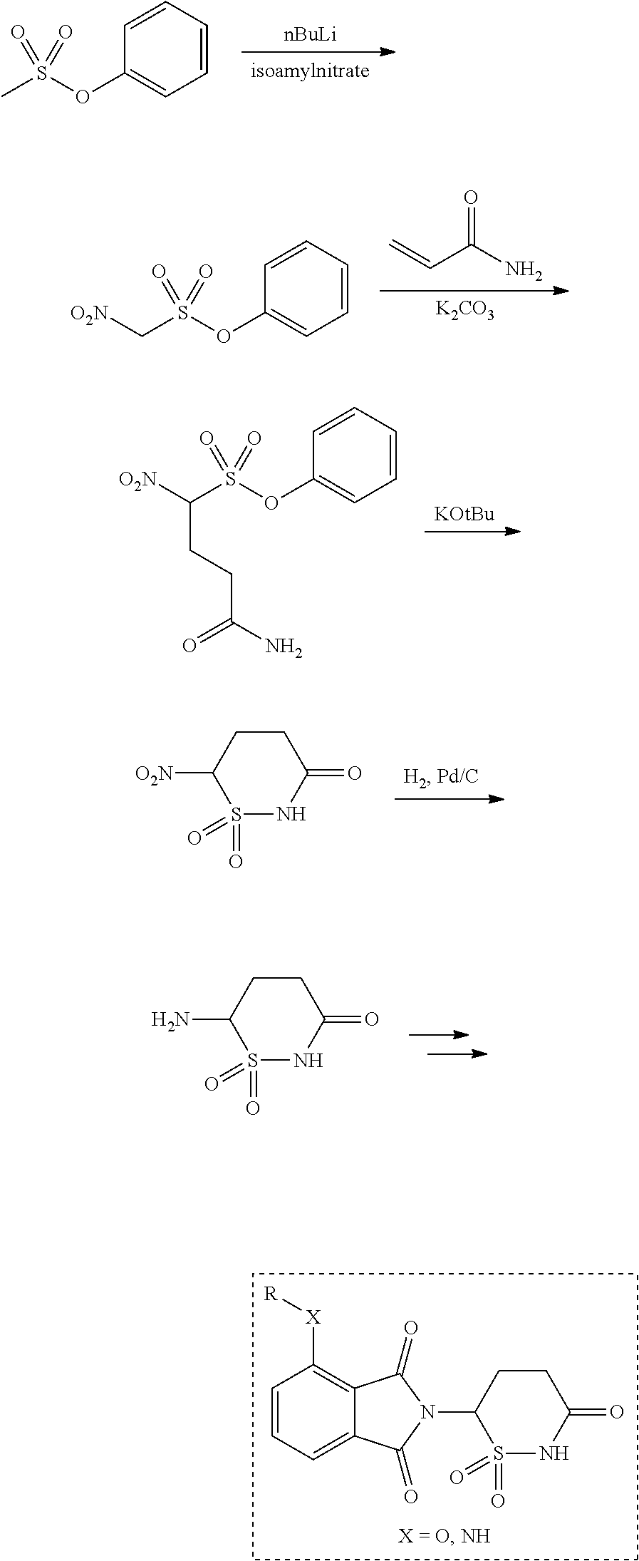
[nBuLi].[isoamylnitrate].C1(OS(C)(=O)=O)=CC=CC=C1.[K2CO3].C=CC(N)=O.C1(OS(C[O2N])(=O)=O)=CC=CC=C1.[KOtBu].C1(OS(C([O2N])CCC(=O)N)(=O)=O)=CC=CC=C1.S1(=O)(=O)NC(=O)CCC1[O2N].C1=CC=C2C(=C1[X][R])C(=O)N(C1S(=O)(=O)NC(=O)CC1)C2=O.S1(=O)(=O)NC(=O)CCC1N
